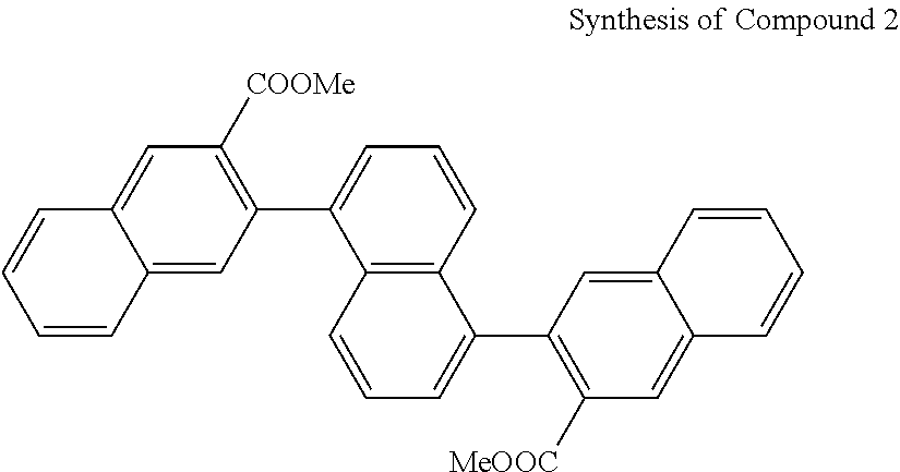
C12=CC(C3=CC=CC4=C3C=CC=C4C3=C([MeOOC])C=C4C(=C3)C=CC=C4)=C([COOMe])C=C1C=CC=C2
